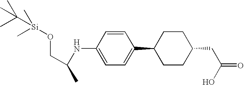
C1=C(NC(C)CO[Si](C(C)(C)C)(C)C)C=CC(C2CCC(CC(O)=O)CC2)=C1
